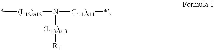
*[(L12)n12]N([(L11)n11]*)[(L13)n13][R11]
